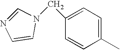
C1(C)=CC=C(CN2C=CN=C2)C=C1
